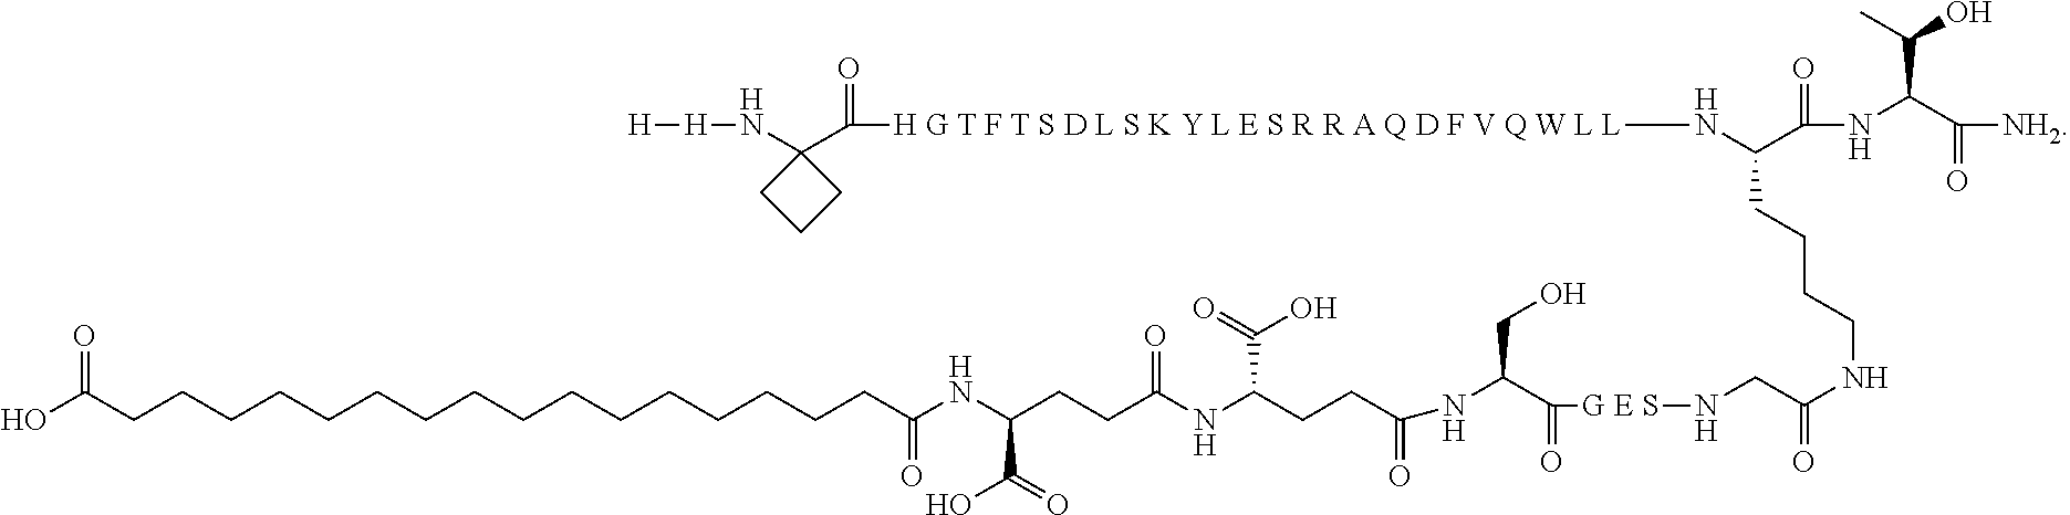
OC(CCCCCCCCCCCCCCCCC(NC(CCC(NC(CCC(NC(CO)C(=O)[G E S]NCC(NCCCCC(N[H G T F T S D L S K Y L E S R R A Q D F V Q W L L]C(C1(N[H][H])CCC1)=O)C(=O)NC(C(=O)[NH2])C(C)O)=O)=O)C(=O)O)=O)C(=O)O)=O)=O
